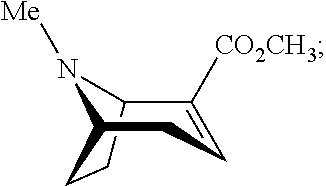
C12C([CO2CH3])=CCC(N1[Me])CC2
